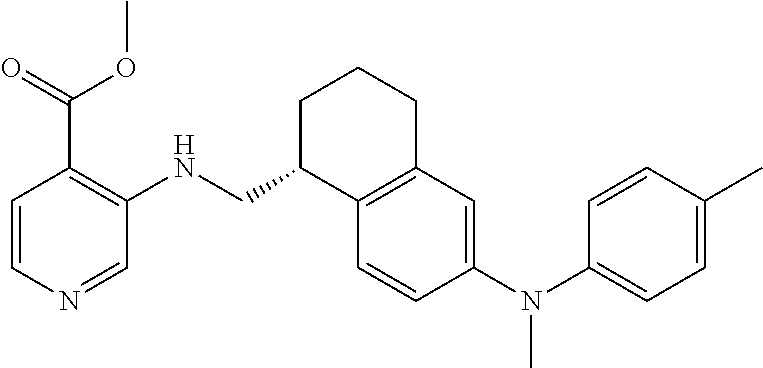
C1=CC(N(C2=CC=C(C)C=C2)C)=CC2=C1C(CNC1=C(C(OC)=O)C=CN=C1)CCC2
